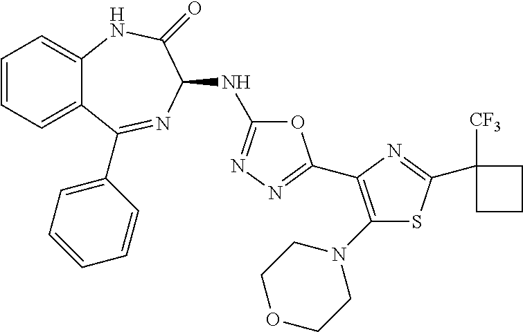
C1=CC=C2C(=C1)NC(=O)C(NC1=NN=C(C3=C(N4CCOCC4)SC(C4([CF3])CCC4)=N3)O1)N=C2C1=CC=CC=C1
